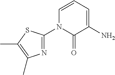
N1=C(N2C(=O)C(N)=CC=C2)SC(C)=C1C
